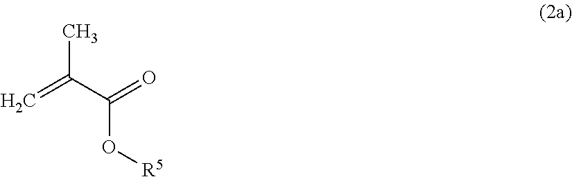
C=C(C(=O)O[R5])C
